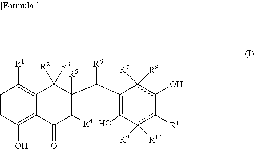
C1=CC(O)=C2C(=C1[R1])C([R3])([R2])C(C(C1=C(O)c([R9])([R10])c([R11])c(O)c1([R7])[R8])[R6])([R5])C([R4])C2=O
